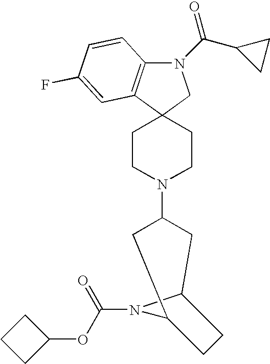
N1(C(C2CC2)=O)C2=C(C3(C1)CCN(C1CC4N(C(OC5CCC5)=O)C(C1)CC4)CC3)C=C(F)C=C2
